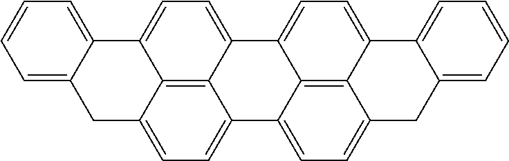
C1=C2C(=CC=C1)C1=CC=C3C4=C1C(=CC=C4C1=CC=C4C5=C1C3=CC=C5C1=CC=CC=C1C4)C2
